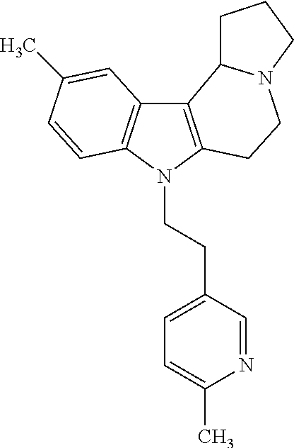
C12=C(N(CCC3=CC=C(C)N=C3)C3=C1C=C(C)C=C3)CCN1C2CCC1
